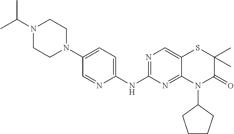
C1(NC2=NC=C3C(=N2)N(C2CCCC2)C(=O)C(C)(C)S3)=CC=C(N2CCN(C(C)C)CC2)C=N1
